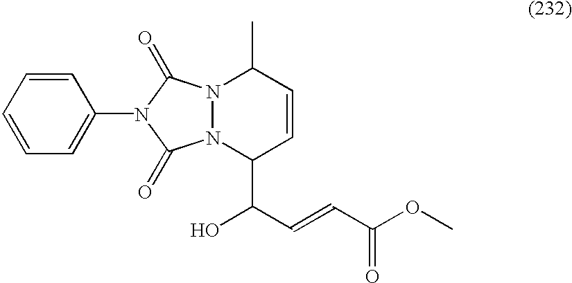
C1(C(O)C=CC(OC)=O)C=CC(C)N2N1C(=O)N(C1=CC=CC=C1)C2=O
